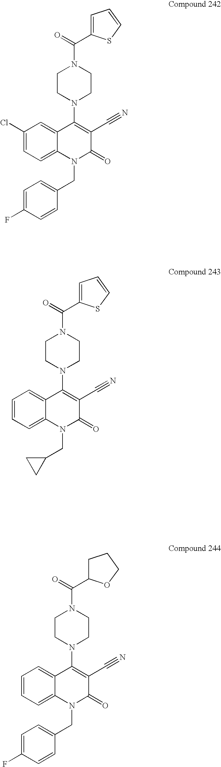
C1CN(C2=C(C#N)C(=O)N(CC3=CC=C(F)C=C3)C3=CC=C(Cl)C=C23)CCN1C(=O)C1=CC=CS1.C1CN(C2=C(C#N)C(=O)N(CC3CC3)C3=CC=CC=C23)CCN1C(=O)C1=CC=CS1.C1CN(C2=C(C#N)C(=O)N(CC3=CC=C(F)C=C3)C3=CC=CC=C23)CCN1C(=O)C1CCCO1
